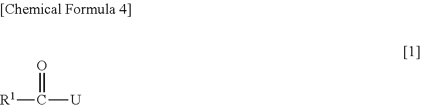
[R1]C([U])=O
